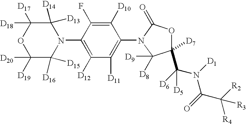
C1([D20])([D19])C([D16])([D15])N(C2=C([D12])C([D11])=C(N3C(=O)OC([D7])(C([D6])(N([D1])C(=O)C([R2])([R4])[R3])[D5])C3([D8])[D9])C([D10])=C2F)C([D13])([D14])C([D18])([D17])O1
